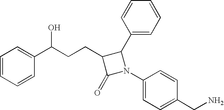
C1=CC=CC(C(CCC2C(=O)N(C3=CC=C(CN)C=C3)C2C2=CC=CC=C2)O)=C1
